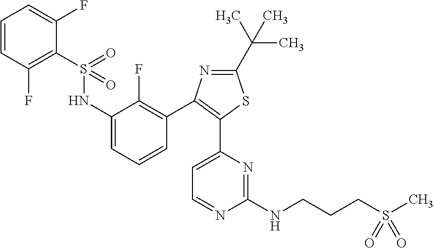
C1=CC(F)=C(S(NC2=CC=CC(C3=C(C4=CC=NC(NCCCS(C)(=O)=O)=N4)SC(C(C)(C)C)=N3)=C2F)(=O)=O)C(F)=C1
